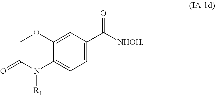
C1=C(C([NHOH])=O)C=C2C(=C1)N([R1])C(=O)CO2
